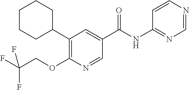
C1CCC(C2=C(OCC(F)(F)F)N=CC(C(=O)NC3=NC=NC=C3)=C2)CC1
